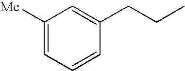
C1([Me])=CC=CC(CCC)=C1
